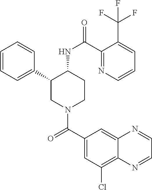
C1=CC=C(C2CN(C(C3=CC(Cl)=C4C(=C3)N=CC=N4)=O)CCC2NC(=O)C2=NC=CC=C2C(F)(F)F)C=C1
